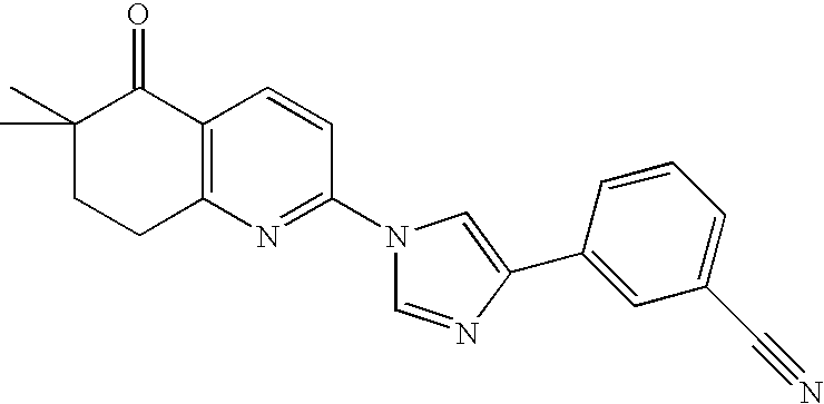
C1(C)(C)CCC2=C(C1=O)C=CC(N1C=NC(C3=CC(C#N)=CC=C3)=C1)=N2
